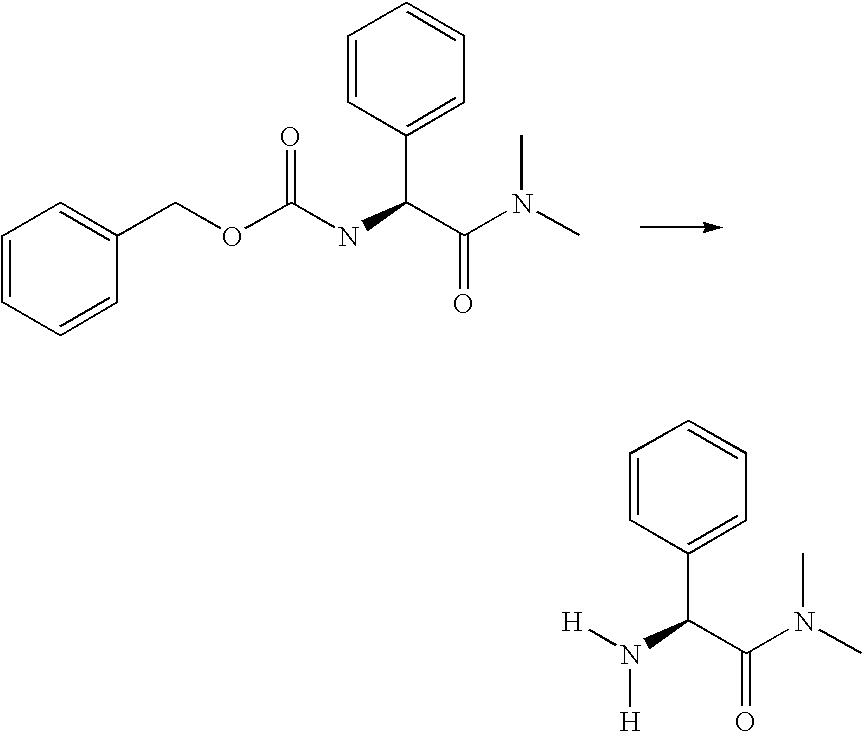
C1=CC=CC(COC(NC(C(N(C)C)=O)C2=CC=CC=C2)=O)=C1.[H]N(C(C(N(C)C)=O)C1=CC=CC=C1)[H]
